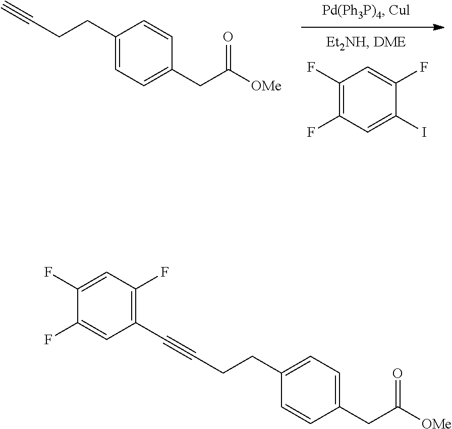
IC1=CC(F)=C(F)C=C1F.C1=C(CCC#C)C=CC(CC([OMe])=O)=C1.C1=CC(CC([OMe])=O)=CC=C1CCC#CC1=C(F)C=C(F)C(F)=C1
